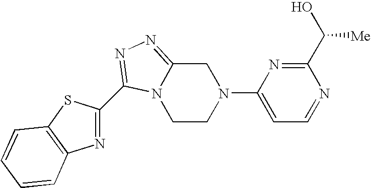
N12CCN(C3=CC=NC(C(O)[Me])=N3)CC1=NN=C2C1=NC2=C(S1)C=CC=C2
